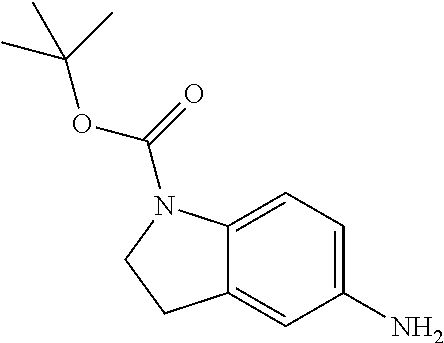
C12=CC=C(N)C=C1CCN2C(OC(C)(C)C)=O
